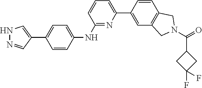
C1=C(C2=CC=CC(NC3=CC=C(C4=CNN=C4)C=C3)=N2)C=CC2=C1CN(C(=O)C1CC(F)(F)C1)C2
